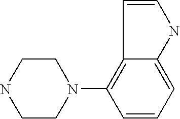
C1CNCCN1C1=C2C(=CC=C1)NC=C2
